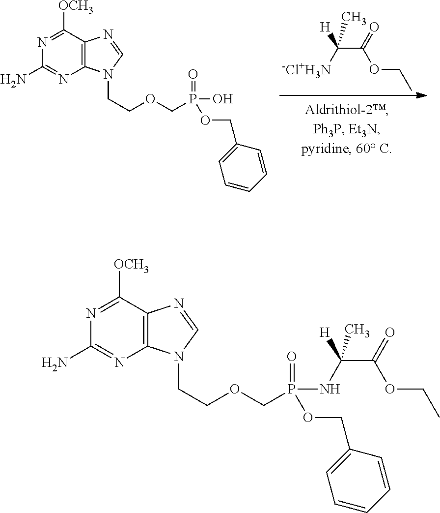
C12=C(C([OCH3])=NC(N)=N1)N=CN2CCOCP(=O)(O)OCC1=CC=CC=C1.C(C(OCC)=O)([-Cl+H3N])([H])C.C12=C(C([OCH3])=NC(N)=N1)N=CN2CCOCP(=O)(NC(C(=O)OCC)([H])C)OCC1=CC=CC=C1
